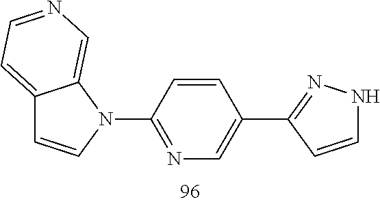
C12=CC=NC=C1N(C1=NC=C(C3=NNC=C3)C=C1)C=C2
